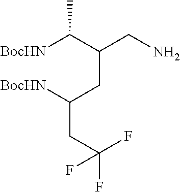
[BocHN]C(C(CN)CC(CC(F)(F)F)[BocHN])C
